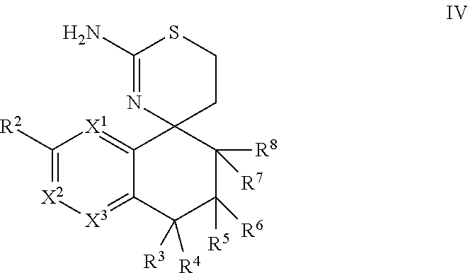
C1([R2])=[X2][X3]=C2C(=[X1]1)C1(C([R8])([R7])C([R5])([R6])C2([R3])[R4])CCSC(N)=N1
